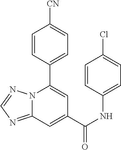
C12=NC=NN1C(C1=CC=C([CN])C=C1)=CC(C(NC1=CC=C(Cl)C=C1)=O)=C2
